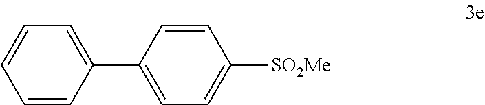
C1=CC(C2=CC=C([SO2Me])C=C2)=CC=C1
